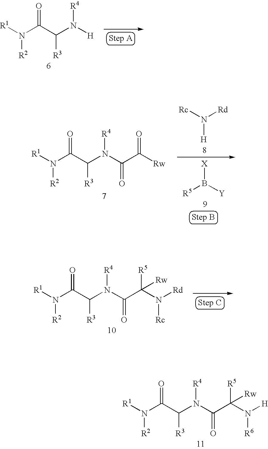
[R1]N(C(C(N([H])[R4])[R3])=O)[R2].[R1]N(C(C(N(C(C([Rw])=O)=O)[R4])[R3])=O)[R2].[Rc]N([Rd])[H].[R5]B([Y])[X].[R1]N(C(C(N(C(C(N([Rd])[Rc])([R5])[Rw])=O)[R4])[R3])=O)[R2].[R1]N(C(C(N(C(C(N([H])[R6])([R5])[Rw])=O)[R4])[R3])=O)[R2]
